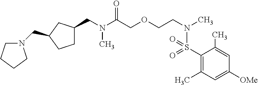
C(COCCN(C)S(C1=C(C)C=C([OMe])C=C1C)(=O)=O)(=O)N(C)CC1CCC(CN2CCCC2)C1
